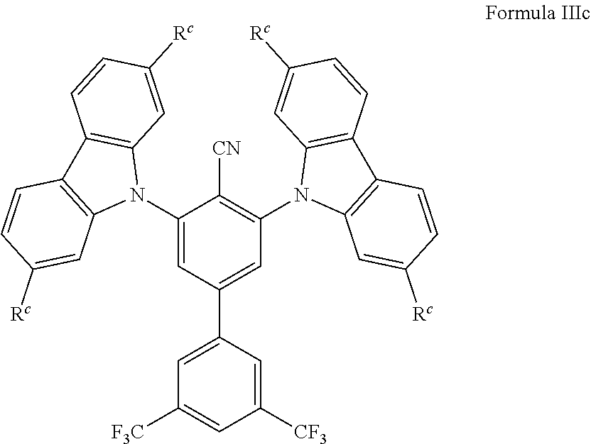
C1(N2C3=C(C4=C2C=C([Rc])C=C4)C=CC([Rc])=C3)=CC(C2=CC([F3C])=CC([CF3])=C2)=CC(N2C3=C(C4=C2C=C([Rc])C=C4)C=CC([Rc])=C3)=C1[CN]
